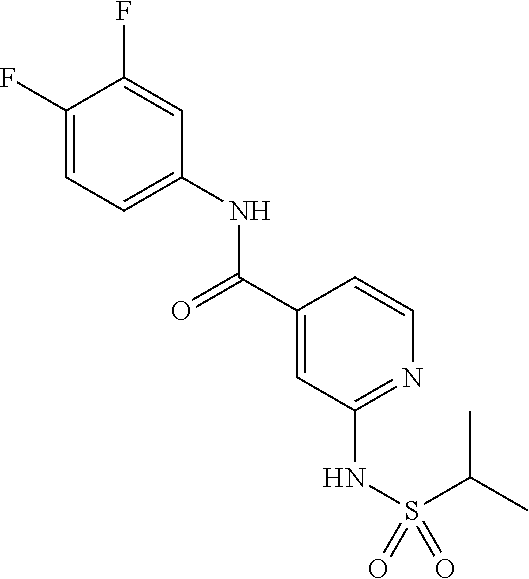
C1(F)=CC=C(NC(C2=CC(NS(=O)(=O)C(C)C)=NC=C2)=O)C=C1F
